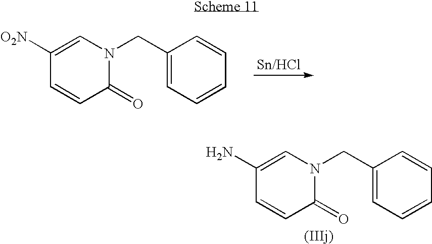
C1([O2N])=CN(CC2=CC=CC=C2)C(=O)C=C1.C1(N)=CN(CC2=CC=CC=C2)C(=O)C=C1
